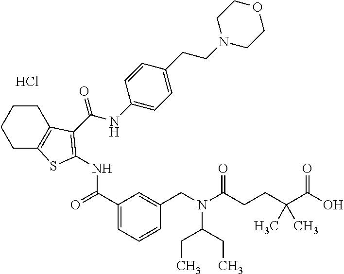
Cl.C1CC2=C(CC1)SC(NC(=O)C1=CC=CC(CN(C(=O)CCC(C(=O)O)(C)C)C(CC)CC)=C1)=C2C(NC1=CC=C(CCN2CCOCC2)C=C1)=O
